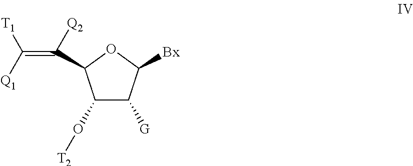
C1(O[T2])C([G])C([Bx])OC1C(=C([Q1])[T1])[Q2]
